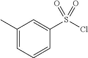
C1(C)=CC=CC(S(Cl)(=O)=O)=C1
